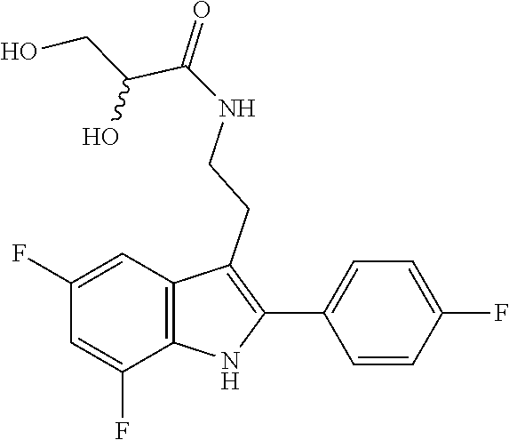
OCC(C(=O)NCCC1=C(C2=CC=C(F)C=C2)NC2=C1C=C(F)C=C2F)O
